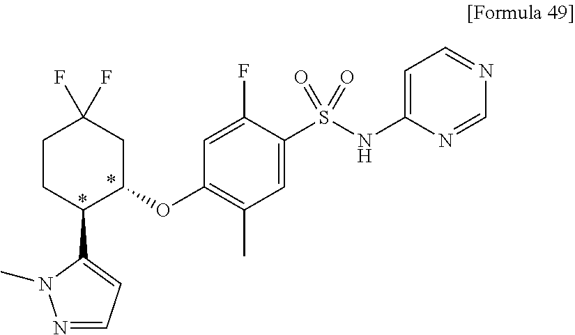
C1C(OC2=C(C)C=C(S(NC3=CC=NC=N3)(=O)=O)C(F)=C2)C(C2=CC=NN2C)CCC1(F)F
